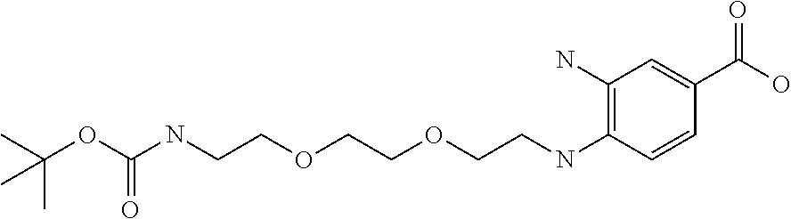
N(CCOCCOCCNC(OC(C)(C)C)=O)C1=C(N)C=C(C(=O)O)C=C1
